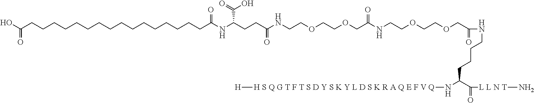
OC(CCCCCCCCCCCCCCCCC(NC(CCC(NCCOCCOCC(NCCOCCOCC(=O)NCCCCC(N[H S Q G T F T S D Y S K Y L D S K R A Q E F V Q][H])C(=O)[L L N T]N)=O)=O)C(=O)O)=O)=O
